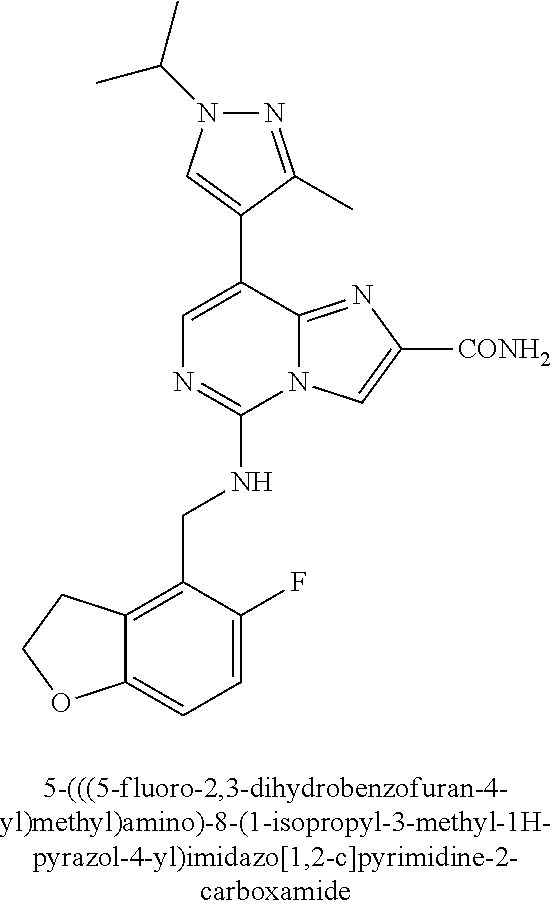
C12=CC=C(F)C(CNC3=NC=C(C4=CN(C(C)C)N=C4C)C4=NC([CONH2])=CN34)=C1CCO2
